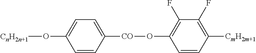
C1=CC([CO]OC2=C(F)C(F)=C([CmH2m+1])C=C2)=CC=C1O[CnH2n+1]
